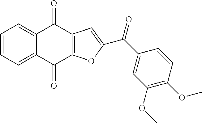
C1=CC=C2C(=C1)C(=O)C1=C(C2=O)OC(C(C2=CC(OC)=C(OC)C=C2)=O)=C1
